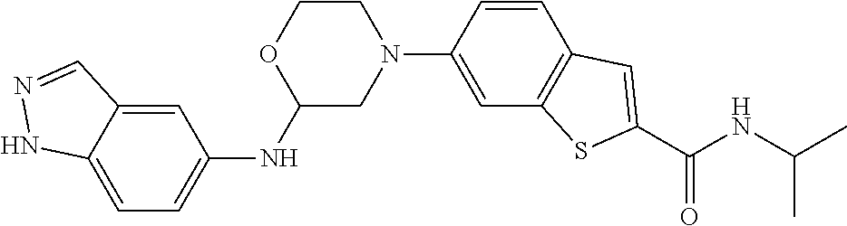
C1=CC(N2CCOC(NC3=CC=C4C(=C3)C=NN4)C2)=CC2=C1C=C(C(NC(C)C)=O)S2
